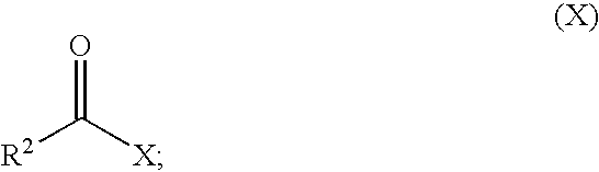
[R2]C([X])=O
